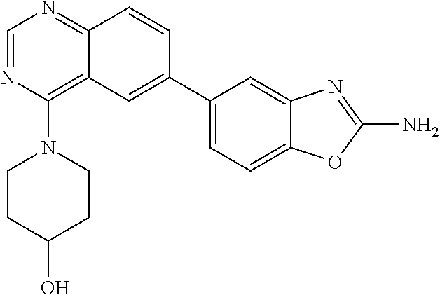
C1(N2CCC(O)CC2)=C2C(=NC=N1)C=CC(C1=CC=C3C(=C1)N=C(N)O3)=C2
